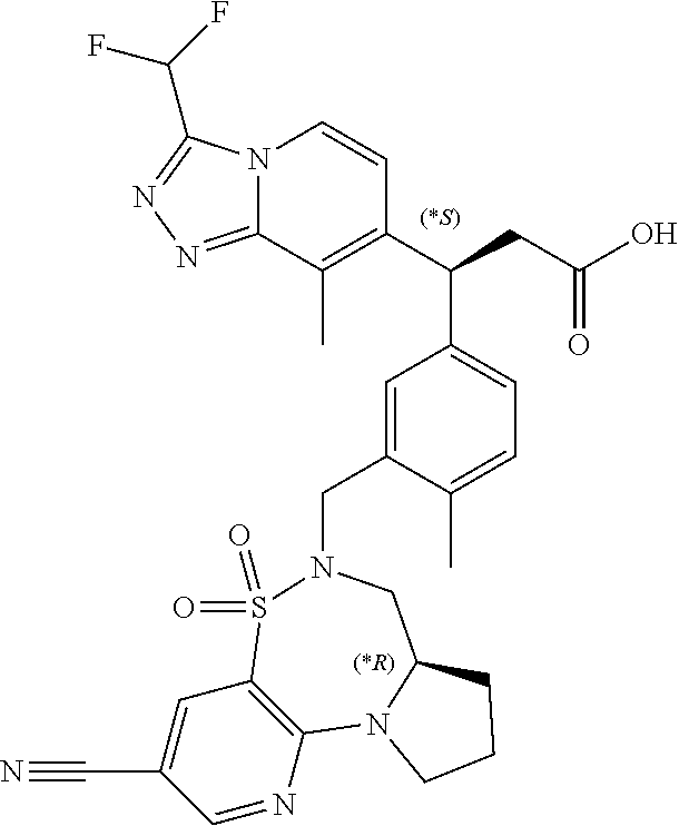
C1=NC2=C(C=C1C#N)S(=O)(=O)N(CC1=CC(C(C3=C(C)C4=NN=C(C(F)F)N4C=C3)CC(O)=O)=CC=C1C)CC1N2CCC1
